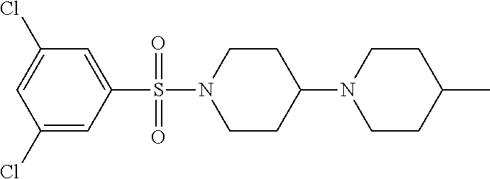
C1(Cl)=CC(Cl)=CC(S(N2CCC(N3CCC(C)CC3)CC2)(=O)=O)=C1
